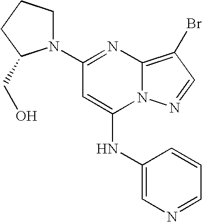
C1(N2CCCC2CO)=NC2=C(Br)C=NN2C(NC2=CN=CC=C2)=C1
